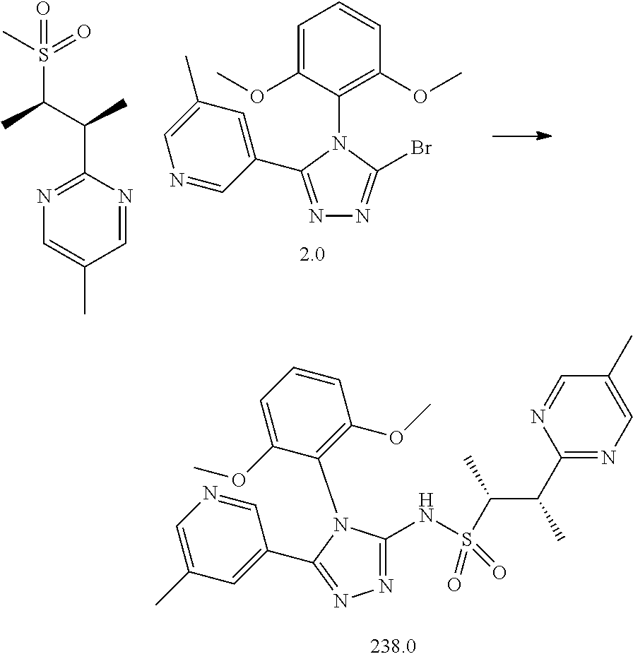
N1=C(NS(C(C(C2=NC=C(C)C=N2)C)C)(=O)=O)N(C2=C(OC)C=CC=C2OC)C(C2=CC(C)=CN=C2)=N1.N1=C(C2=CC(C)=CN=C2)N(C2=C(OC)C=CC=C2OC)C(Br)=N1.CS(=O)(=O)C(C(C)C1=NC=C(C)C=N1)C
